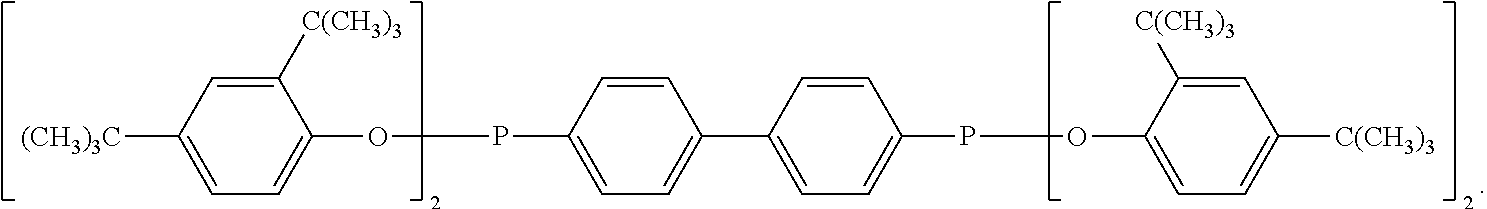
C1([C(CH3)3])=CC([(CH3)3C])=CC=C1OPC1=CC=C(C2=CC=C(POC3=CC=C([C(CH3)3])C=C3[C(CH3)3])C=C2)C=C1
